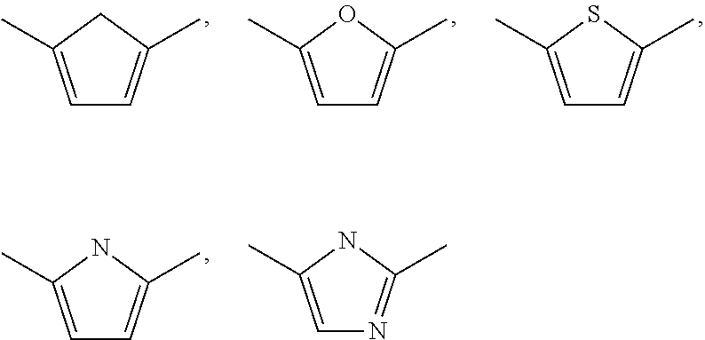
C1=C(C)CC(C)=C1.C1=C(C)OC(C)=C1.C1=C(C)SC(C)=C1.C1=C(C)NC(C)=C1.C1=C(C)NC(C)=N1
